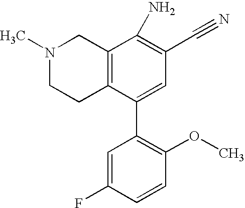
C12=C(C(C3=C(OC)C=CC(F)=C3)=CC(C#N)=C1N)CCN(C)C2
